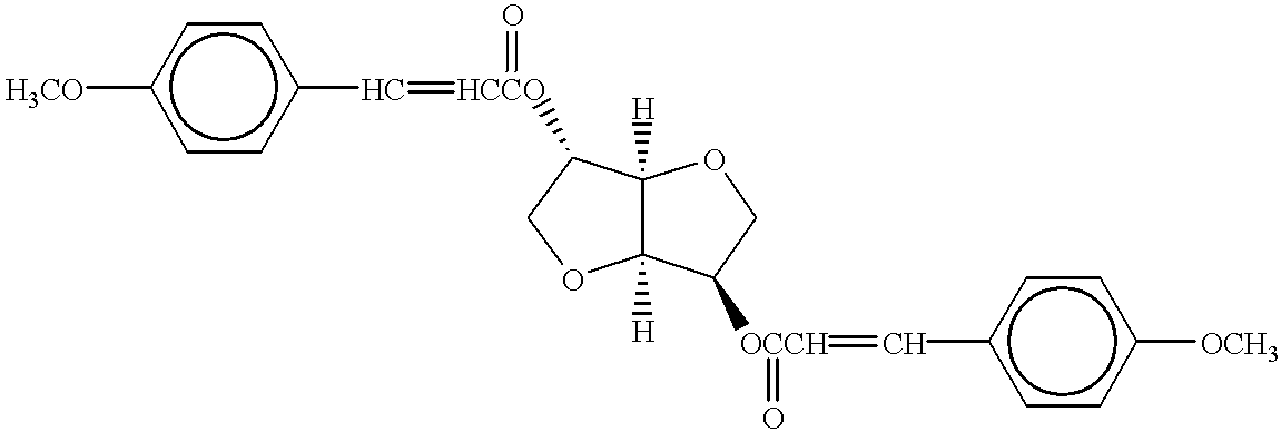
[H3CO]c1ccc(C=[HCCO](C2C3([H])C([H])(C([OCCH](=Cc4ccc([OCH3])cc4)=O)CO3)OC2)=O)cc1
